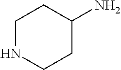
C1NCCC(N)C1
